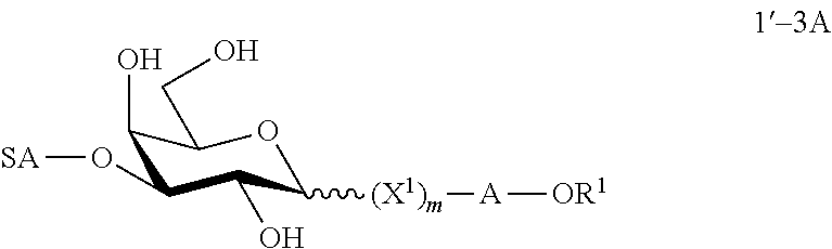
C1(O)C(O[SA])C(O)C([(X1)m][A][OR1])OC1CO
